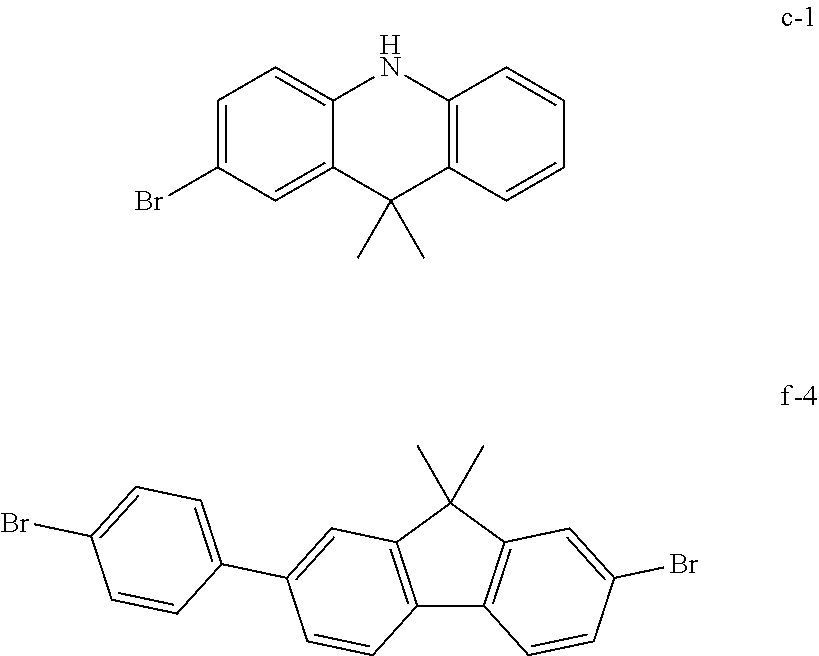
C1=C(Br)C=C2C(=C1)NC1=C(C2(C)C)C=CC=C1.C12=C(C(C)(C)C3=C1C=CC(Br)=C3)C=C(C1=CC=C(Br)C=C1)C=C2
